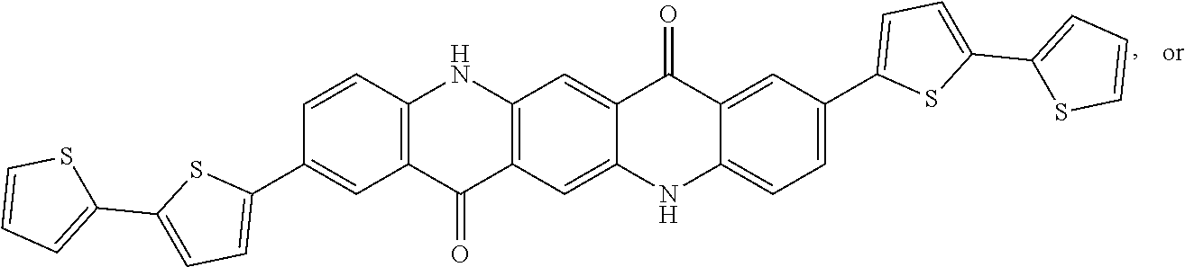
C1=CC2=C(C=C1C1=CC=C(C3=CC=CS3)S1)C(=O)C1=C(N2)C=C2C(=C1)NC1=CC=C(C3=CC=C(C4=CC=CS4)S3)C=C1C2=O
